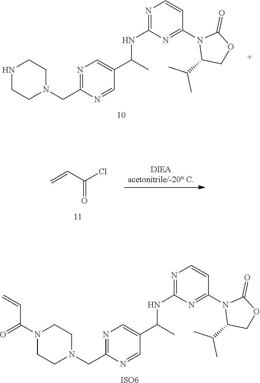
C1NCCN(CC2=NC=C(C(C)NC3=NC=CC(N4C(C(C)C)COC4=O)=N3)C=N2)C1.C=CC(Cl)=O.C1N(C(=O)C=C)CCN(CC2=NC=C(C(C)NC3=NC=CC(N4C(C(C)C)COC4=O)=N3)C=N2)C1.[ISO6]
